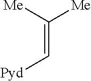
C(=C[Pyd])([Me])[Me]
